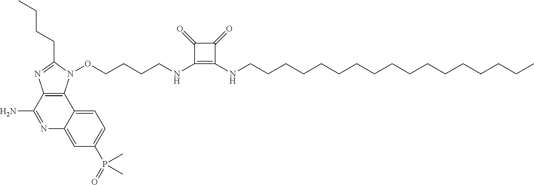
C1=C2C(=CC(P(=O)(C)C)=C1)N=C(N)C1=C2N(OCCCCNC2=C(NCCCCCCCCCCCCCCCCC)C(=O)C2=O)C(CCCC)=N1
